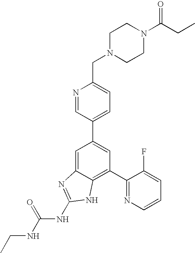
N1=CC(C2=CC(C3=NC=CC=C3F)=C3C(=C2)N=C(NC(NCC)=O)N3)=CC=C1CN1CCN(C(CC)=O)CC1
